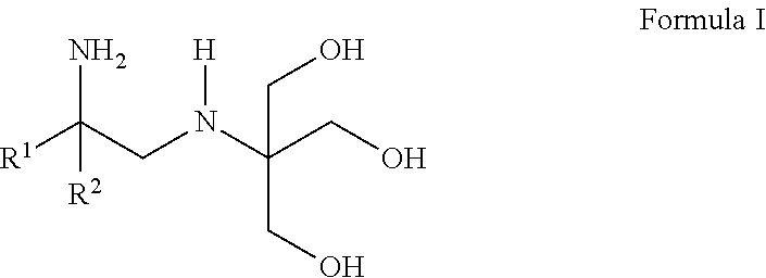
[R1]C(CN(C(CO)(CO)CO)[H])(N)[R2]
